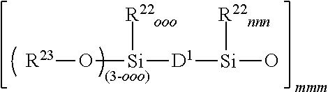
[R22nnn][Si](O)[D1][Si](O[R23])[R22ooo]
